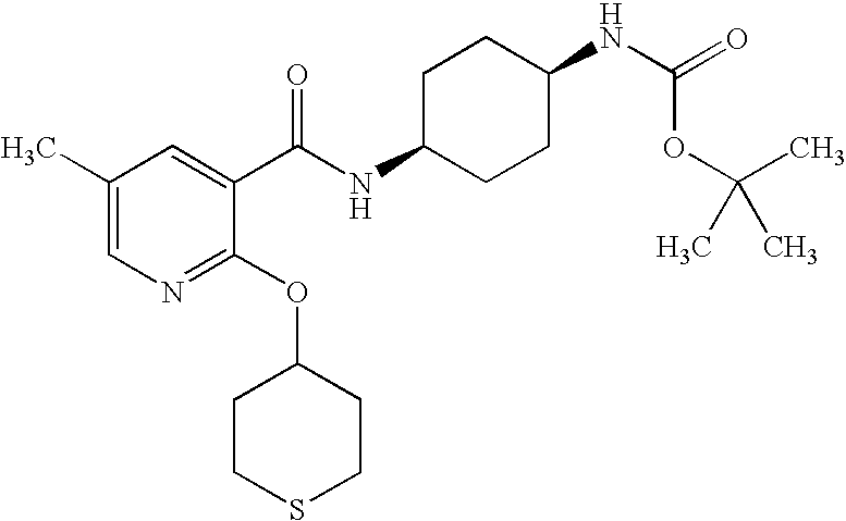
C1C(NC(C2=CC(C)=CN=C2OC2CCSCC2)=O)CCC(NC(OC(C)(C)C)=O)C1
